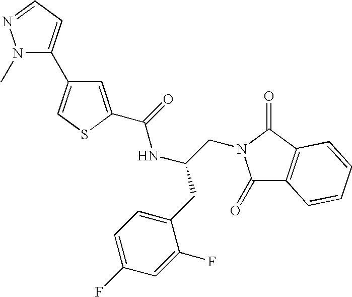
C1=C(C(=O)NC(CN2C(=O)C3=C(C2=O)C=CC=C3)CC2=CC=C(F)C=C2F)SC=C1C1=CC=NN1C
